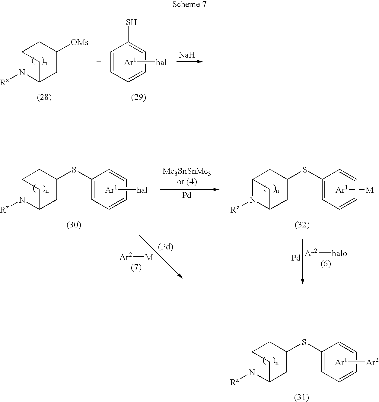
C12N([Rz])C(CC([OMs])C1)C2.C1=CC=CC=C1S.[Ar1][hal].[Na].C12N([Rz])C(CC(SC3=CC=CC=C3)C1)C2.[Ar1][Ar2].C12N([Rz])C(CC(SC3=CC=CC=C3)C1)C2.[Ar1][hal].C12N([Rz])C(CC(SC3=CC=CC=C3)C1)C2.[Ar1][M].[Ar2][halo].[Ar2][M].[(Pd)].[Pd].[Pd]
